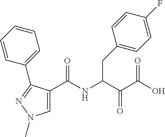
C1(C(NC(C(C(O)=O)=O)CC2=CC=C(F)C=C2)=O)=CN(C)N=C1C1=CC=CC=C1
